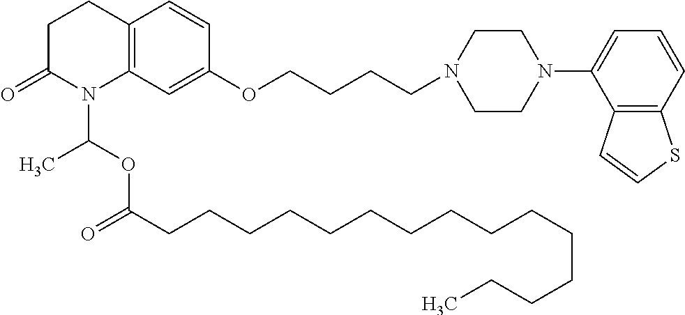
C1C(=O)N(C(OC(CCCCCCCCCCCCCCC)=O)C)C2=C(C1)C=CC(OCCCCN1CCN(C3=CC=CC4=C3C=CS4)CC1)=C2
